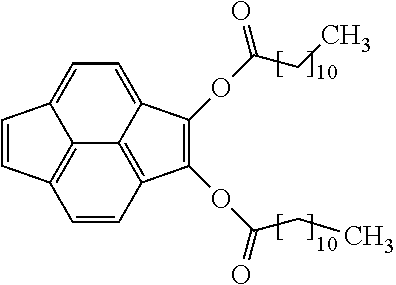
C12=CC=C3C=CC4=C3C1=C(C=C4)C(OC(CC)=O)=C2OC(=O)CC
